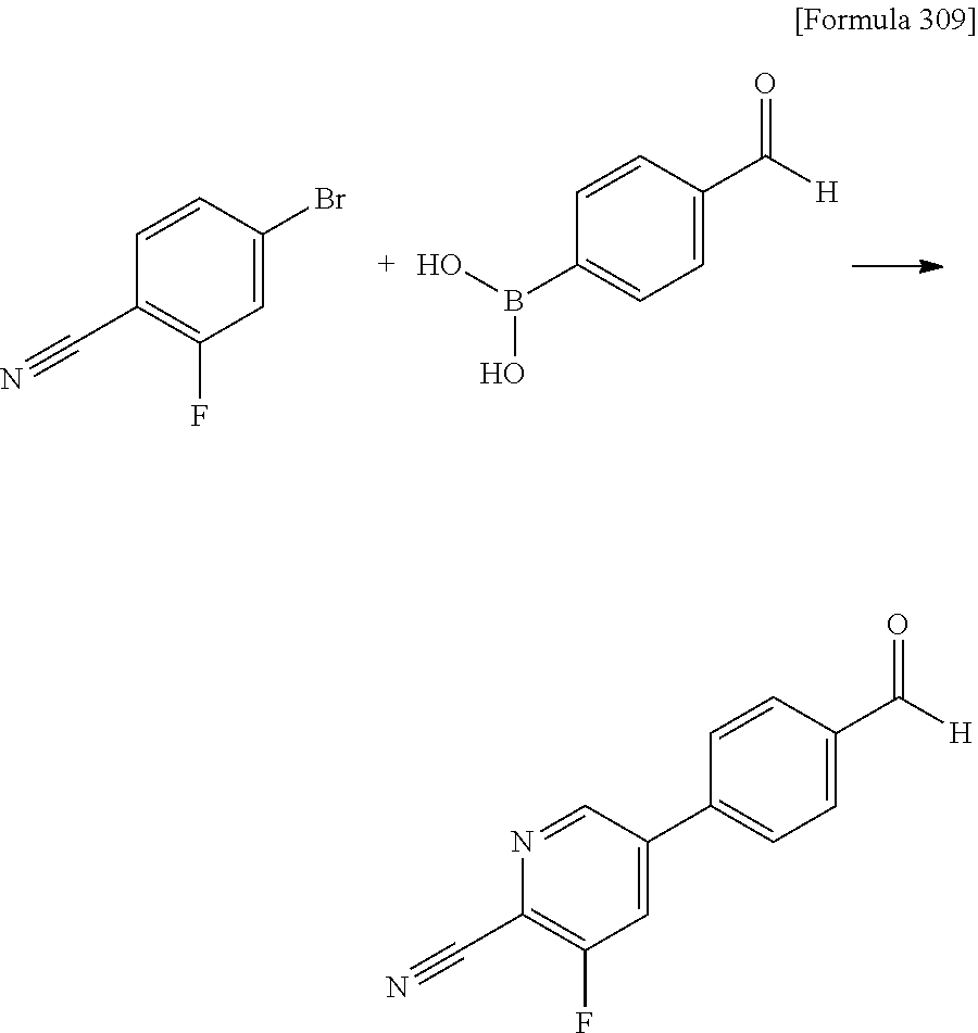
C1=CC(Br)=CC(F)=C1C#N.OB(O)C1=CC=C(C([H])=O)C=C1.N1=CC(C2=CC=C(C([H])=O)C=C2)=CC(F)=C1C#N
